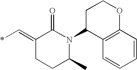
*C=C1CCC(C)N(C2C3=C(OCC2)C=CC=C3)C1=O
